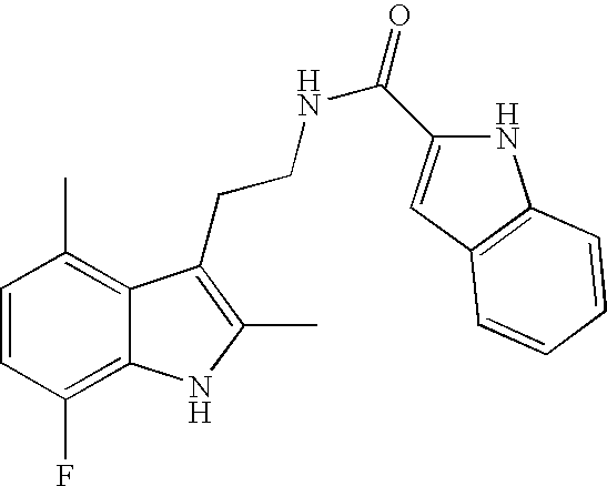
C1=CC(F)=C2C(=C1C)C(CCNC(=O)C1=CC3=C(N1)C=CC=C3)=C(C)N2
